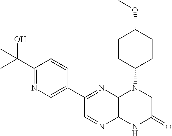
C12=C(N=C(C3=CN=C(C(O)(C)C)C=C3)C=N1)N(C1CCC(OC)CC1)CC(=O)N2
